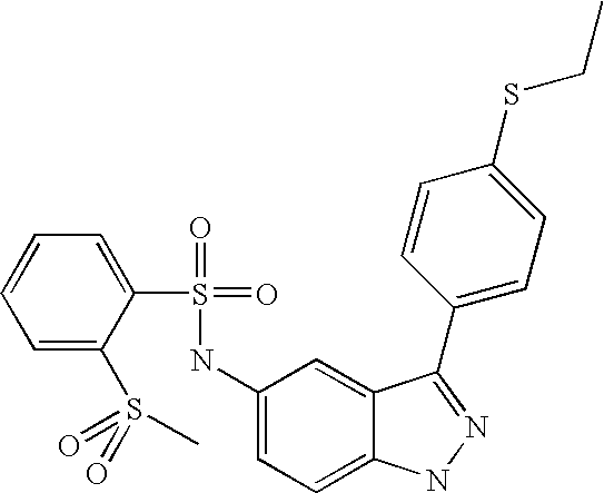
C1=CC=C(S(=O)(=O)C)C(S(=O)(=O)NC2=CC=C3C(=C2)C(C2=CC=C(SCC)C=C2)=NN3)=C1
